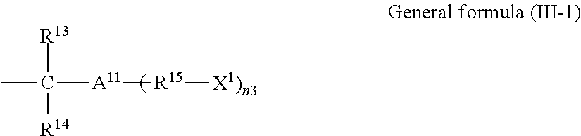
CC([A11][R15][X1)n3])([R13])[R14]
